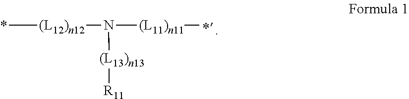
C[(L12)n12]N([(L11)n11]C)[(L13)n13][R11]
